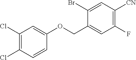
C1(Cl)=C(Cl)C=CC(OCC2=CC(F)=C([CN])C=C2Br)=C1
